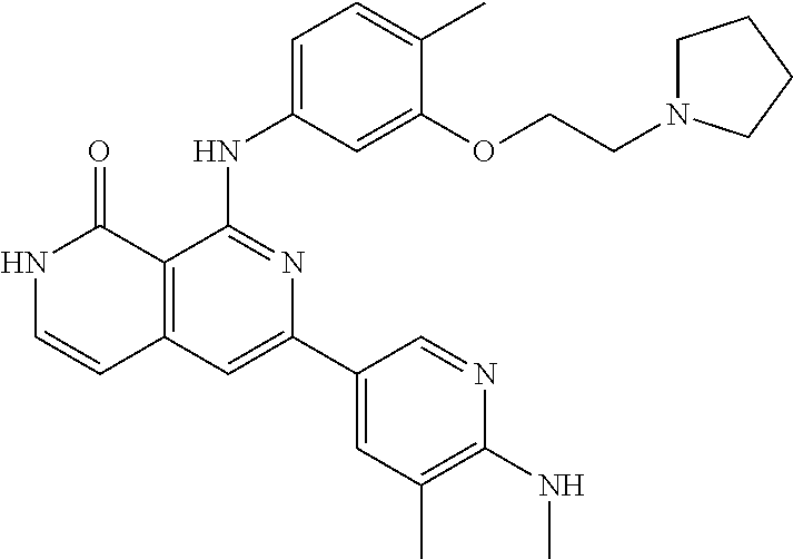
C1=C(C)C(OCCN2CCCC2)=CC(NC2=NC(C3=CC(C)=C(NC)N=C3)=CC3=C2C(=O)NC=C3)=C1
